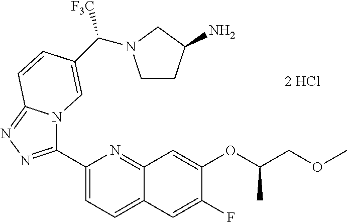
C1(C2=NN=C3N2C=C(C([F3C])N2CCC(N)C2)C=C3)=CC=C2C(=N1)C=C(OC(COC)C)C(F)=C2
